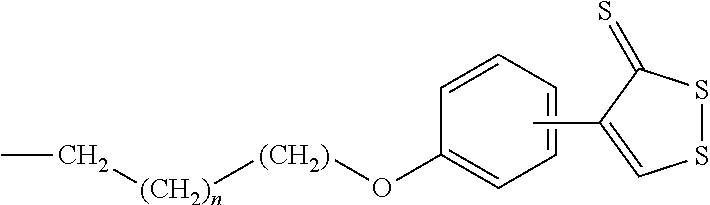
CC[(CH2)n][(CH2)]OC1=CC=CC=C1.CC1=CSSC1=S
